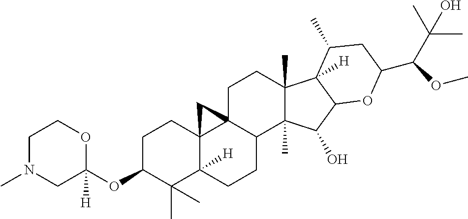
C1C(OC2([H])OCCN(C)C2)C(C)(C)C2([H])C3(C1)C1(CCC4(C)C(C)(C(O)C5C4([H])C(C)CC(C(C(C)(C)O)OC)O5)C1CC2)C3
